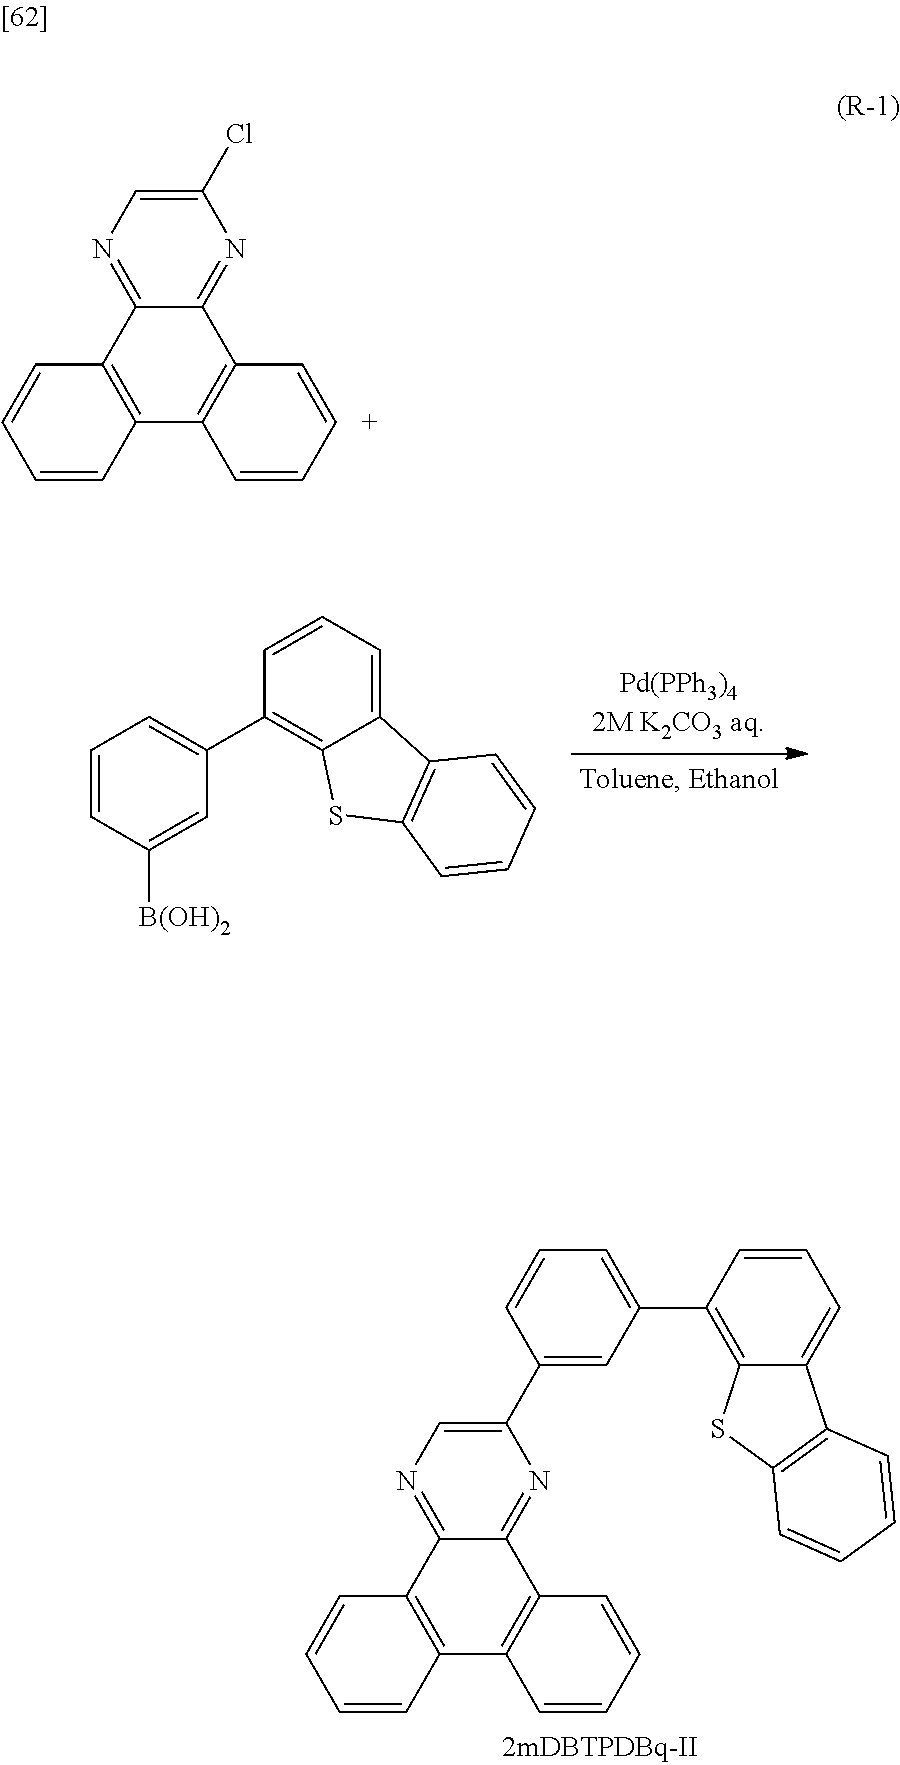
C1=CC([B(OH)2])=CC(C2=C3C(=CC=C2)C2=C(S3)C=CC=C2)=C1.C1(Cl)=CN=C2C(=N1)C1=C(C3=C2C=CC=C3)C=CC=C1.C1(C2=CC(C3=C4C(=CC=C3)C3=C(S4)C=CC=C3)=CC=C2)=CN=C2C(=N1)C1=C(C3=C2C=CC=C3)C=CC=C1
